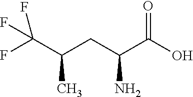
C(C(CC(C(O)=O)N)C)(F)(F)F
